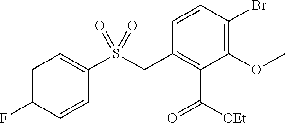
C1=CC(Br)=C(OC)C(C([OEt])=O)=C1CS(C1=CC=C(F)C=C1)(=O)=O
